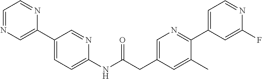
C1=NC=C(C2=CC=C(NC(CC3=CN=C(C4=CC=NC(F)=C4)C(C)=C3)=O)N=C2)N=C1
